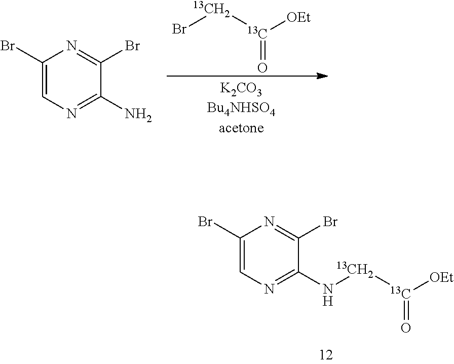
C1(Br)=CN=C(N[13CH2][13C]([OEt])=O)C(Br)=N1.Br[13CH2][13C]([OEt])=O.C1(Br)=CN=C(N)C(Br)=N1
